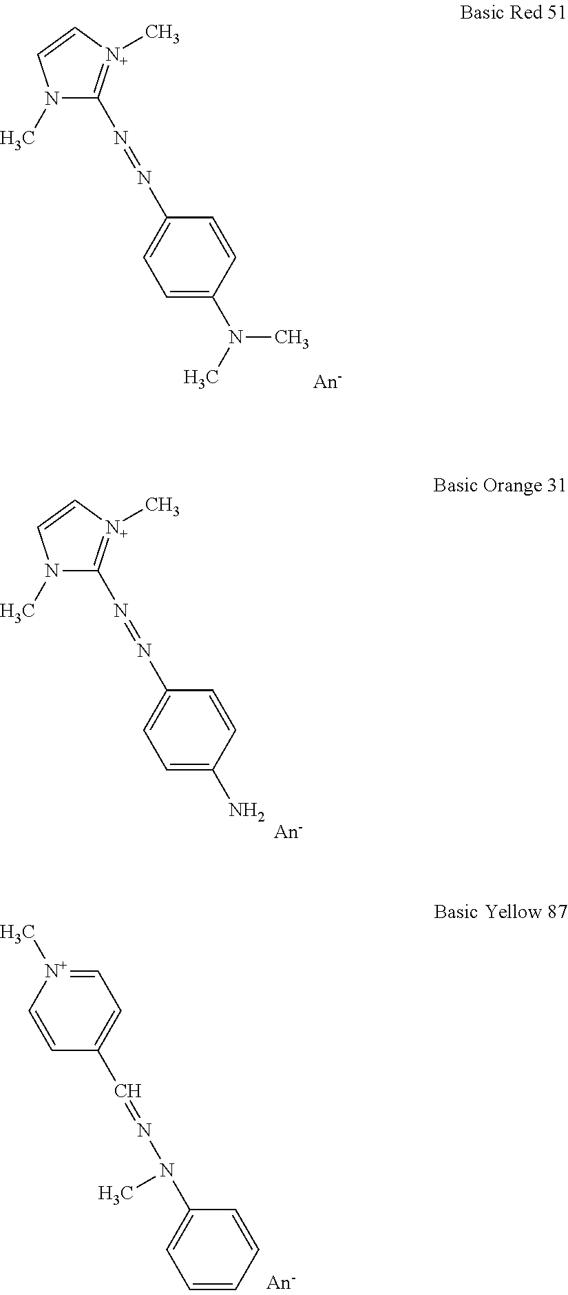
C1=CC(N=NC2=[N+](C)C=CN2C)=CC=C1N(C)C.C1=CC(N=NC2=[N+](C)C=CN2C)=CC=C1N.C1=CC(N(N=CC2=CC=[N+](C)C=C2)C)=CC=C1
